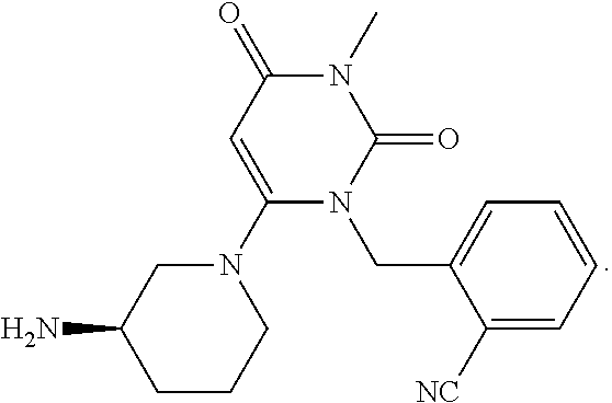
NC1CCCN(C2=CC(=O)N(C)C(=O)N2CC2=CC=CC=C2[NC])C1
